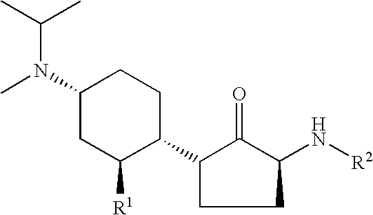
C1(N(C)C(C)C)CC([R1])C(C2CCC(N[R2])C2=O)CC1
